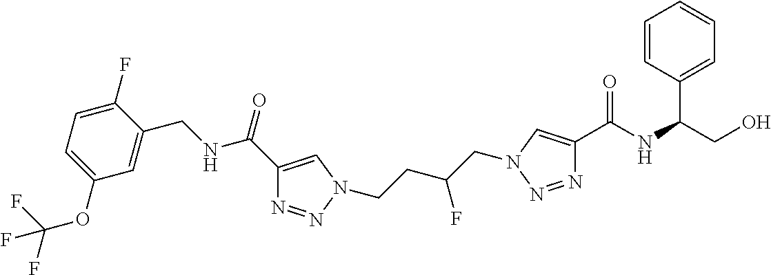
C1(F)=CC=C(OC(F)(F)F)C=C1CNC(C1=CN(CCC(CN2C=C(C(NC(CO)C3=CC=CC=C3)=O)N=N2)F)N=N1)=O
